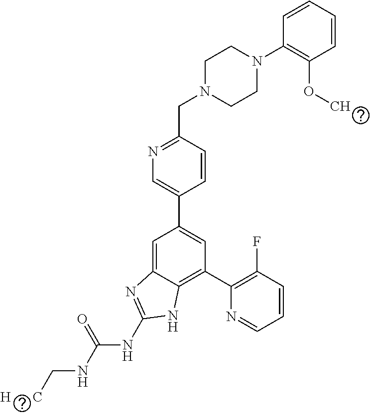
C1=CC(CN2CCN(C3=C(OC)C=CC=C3)CC2)=NC=C1C1=CC(C2=C(F)C=CC=N2)=C2C(=C1)N=C(NC(NC[H      C])=O)N2
